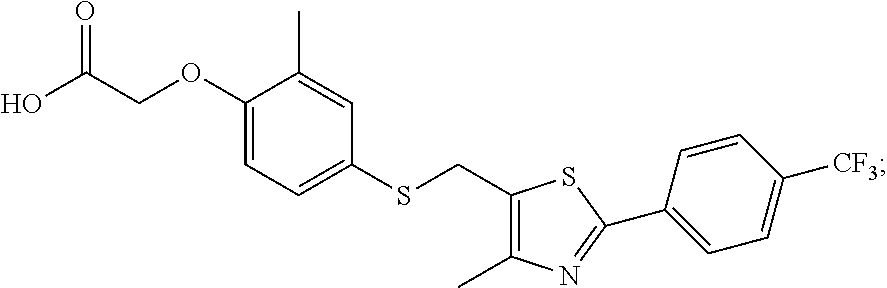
C1(OCC(O)=O)=CC=C(SCC2=C(C)N=C(C3=CC=C([CF3])C=C3)S2)C=C1C
